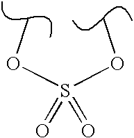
O=S(OC)(OC)=O
